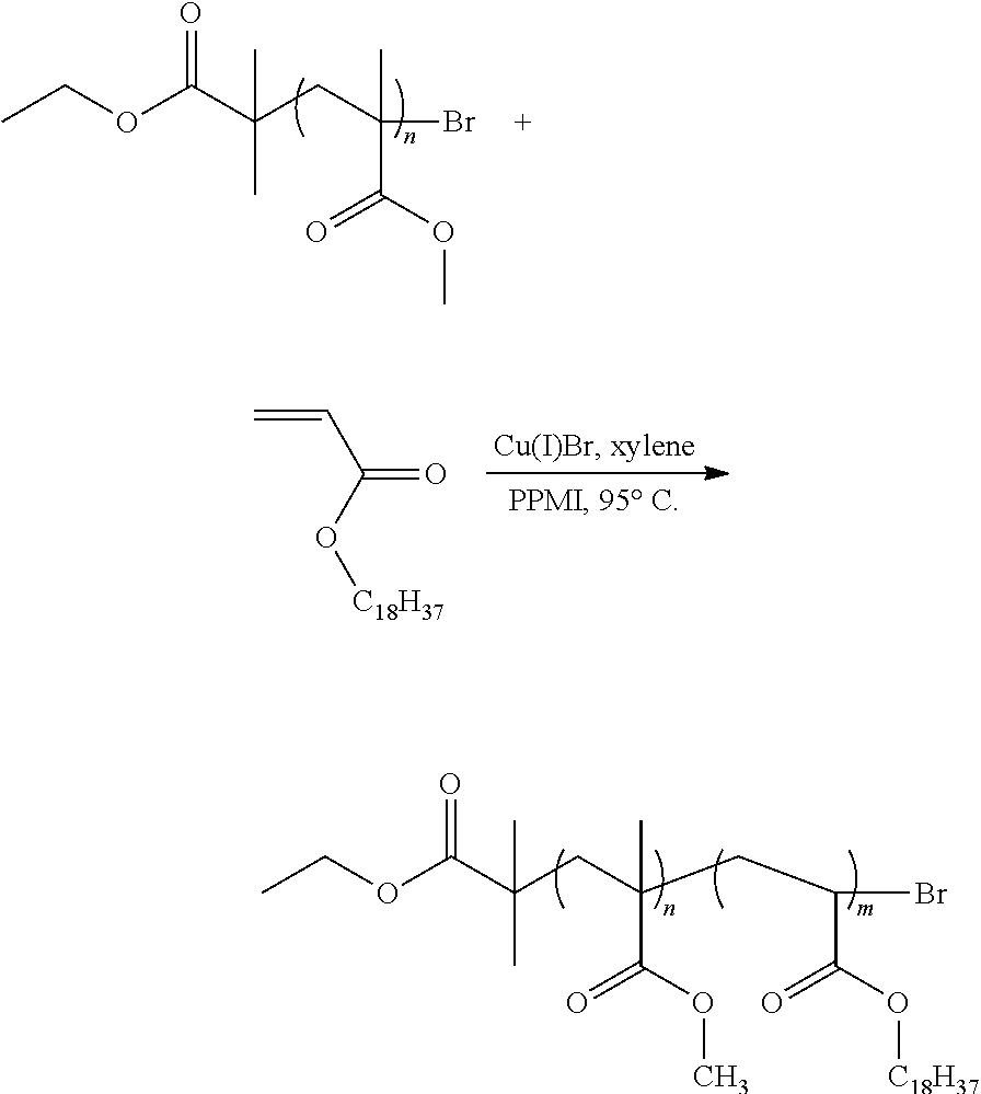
O(C(C(CC(Br)(C)C(OC)=O)(C)C)=O)CC.C(C(O[C18H37])=O)=C.O(C(C(CC(C)(C(OC)=O)CC(Br)C(O[C18H37])=O)(C)C)=O)CC
